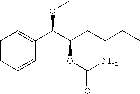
C1=CC=CC(C(C(CCCC)OC(=O)N)OC)=C1I
